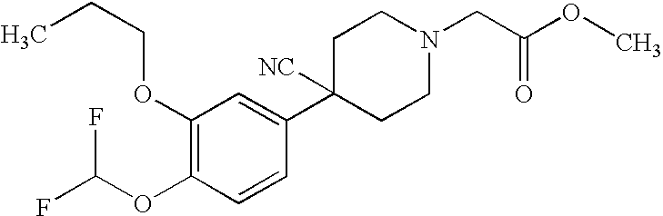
C1(OCCC)=C(OC(F)F)C=CC(C2([NC])CCN(CC(OC)=O)CC2)=C1
